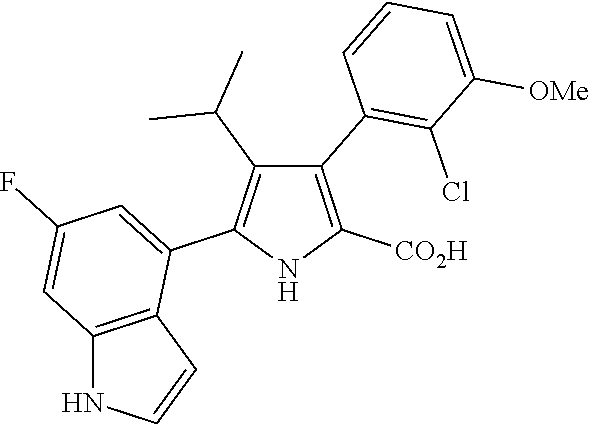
C1(C2=C(Cl)C([OMe])=CC=C2)=C([CO2H])NC(C2=CC(F)=CC3=C2C=CN3)=C1C(C)C
